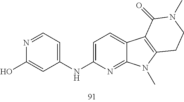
OC1=CC(NC2=CC=C3C(=N2)N(C)C2=C3C(=O)N(C)CC2)=CC=N1
